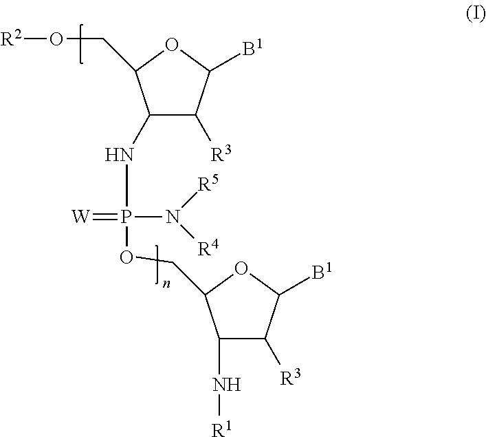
C1(N[R1])C([R3])C([B1])OC1COP(=[W])(N([R5])[R4])NC1C([R3])C([B1])OC1CO[R2]
